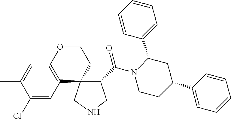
C1(Cl)=CC2=C(C=C1C)OCCC21C(C(N2CCC(C3=CC=CC=C3)CC2C2=CC=CC=C2)=O)CNC1
